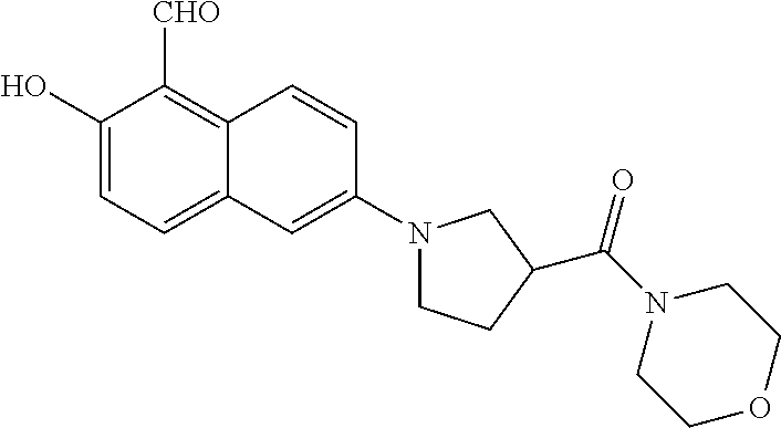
C1(O)=CC=C2C(=C1[CHO])C=CC(N1CCC(C(N3CCOCC3)=O)C1)=C2
